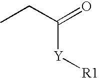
C([Y][R1])(CC)=O
